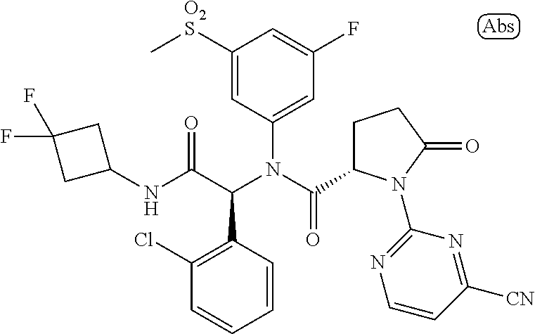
C1([O2S]C)=CC(N(C(=O)C2CCC(=O)N2C2=NC=CC([CN])=N2)C(C(NC2CC(F)(F)C2)=O)C2=C(Cl)C=CC=C2)=CC(F)=C1
